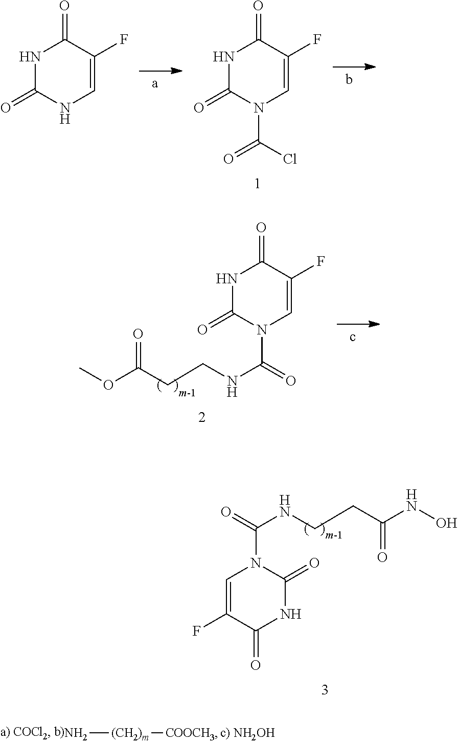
C1=C(F)C(=O)NC(=O)N1C(=O)NCCC(NO)=O.N[(CH2)m][COOCH3].N1C(=O)N(C(Cl)=O)C=C(F)C1=O.N1C(=O)NC=C(F)C1=O.N1C(=O)N(C(=O)NCCC(OC)=O)C=C(F)C1=O
